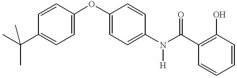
C1(OC2=CC=C(C(C)(C)C)C=C2)=CC=C(N(C(C2=C(O)C=CC=C2)=O)[H])C=C1
